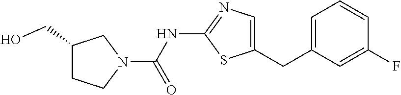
N1(C(=O)NC2=NC=C(CC3=CC=CC(F)=C3)S2)CC(CO)CC1
